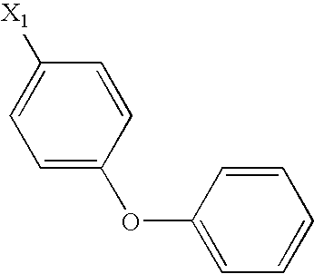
[X1]C1=CC=C(OC2=CC=CC=C2)C=C1
